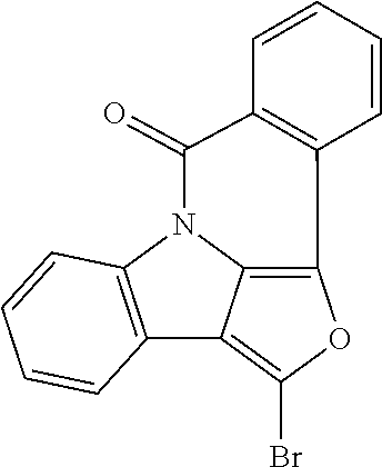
C12=C(N3C4=C(OC(Br)=C14)C1=C(C3=O)C=CC=C1)C=CC=C2
